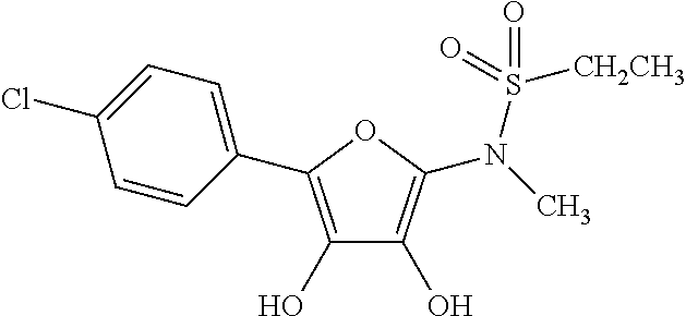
C1(C2=C(O)C(O)=C(N(S(=O)(=O)[CH2CH3])C)O2)=CC=C(Cl)C=C1
